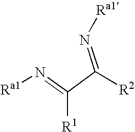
N(=C(C(=N[Ra1])[R1])[R2])[Ra1]
